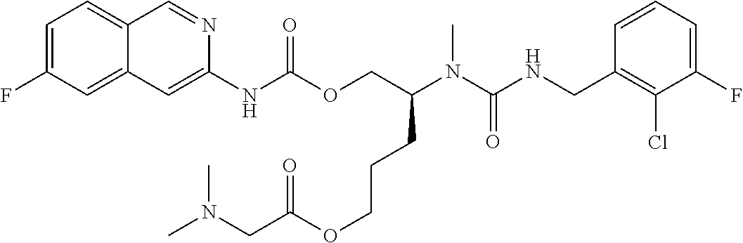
C1=CC(CNC(N(C(COC(NC2=CC3=CC(F)=CC=C3C=N2)=O)CCCOC(CN(C)C)=O)C)=O)=C(Cl)C(F)=C1
